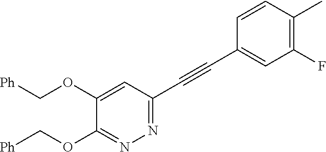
N1=C(C#CC2=CC(F)=C(C)C=C2)C=C(OC[Ph])C(OC[Ph])=N1
